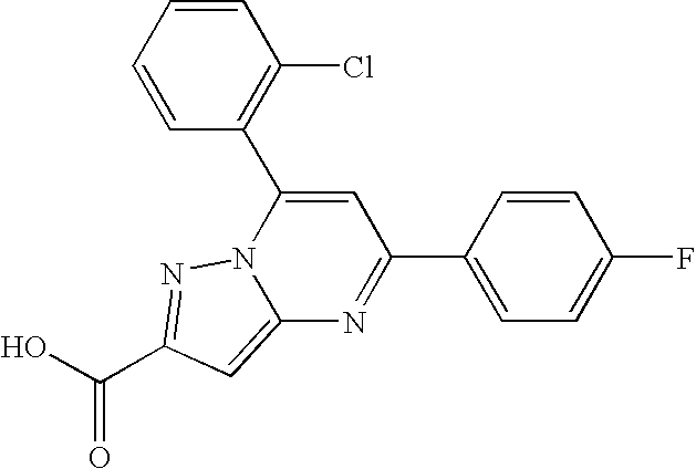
O=C(O)C1=NN2C(=C1)N=C(C1=CC=C(F)C=C1)C=C2C1=C(Cl)C=CC=C1
